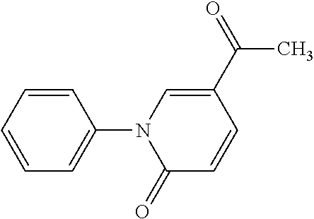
C1=CC=CC(N2C(=O)C=CC(C(=O)C)=C2)=C1
